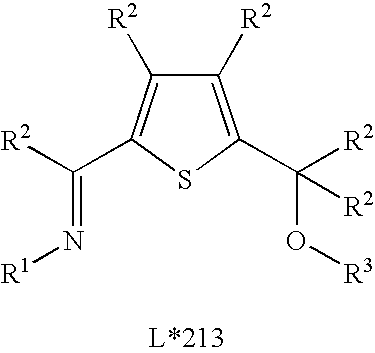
C1([R2])=C(C([R2])(O[R3])[R2])SC(C([R2])=N[R1])=C1[R2]
